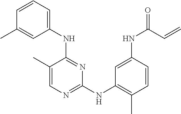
C1(C)=CN=C(NC2=C(C)C=CC(NC(=O)C=C)=C2)N=C1NC1=CC=CC(C)=C1
